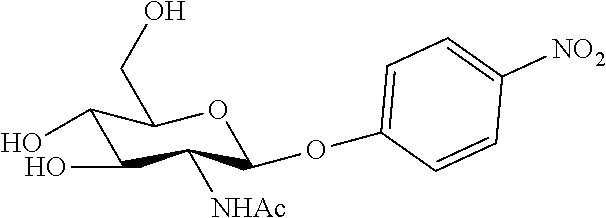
C1(O)C(O)C([NHAc])C(OC2=CC=C([NO2])C=C2)OC1CO
